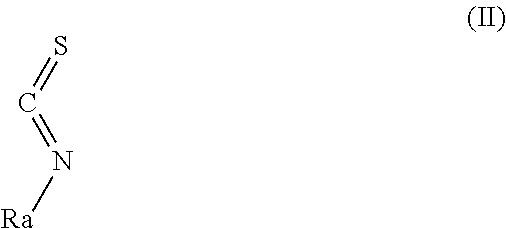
S=C=N[Ra]
